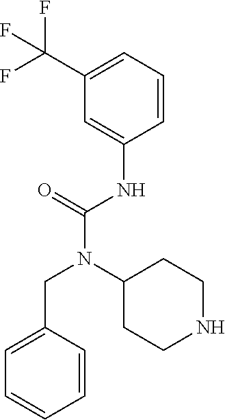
C1(C(F)(F)F)=CC=CC(NC(N(C2CCNCC2)CC2=CC=CC=C2)=O)=C1
